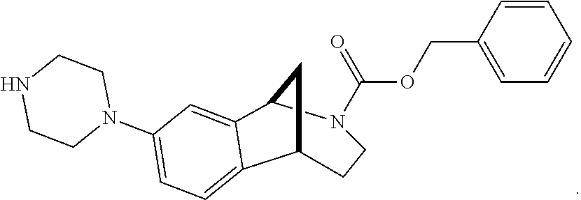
C1=CC(COC(N2CCC3C4=CC=C(N5CCNCC5)C=C4C2C3)=O)=CC=C1
